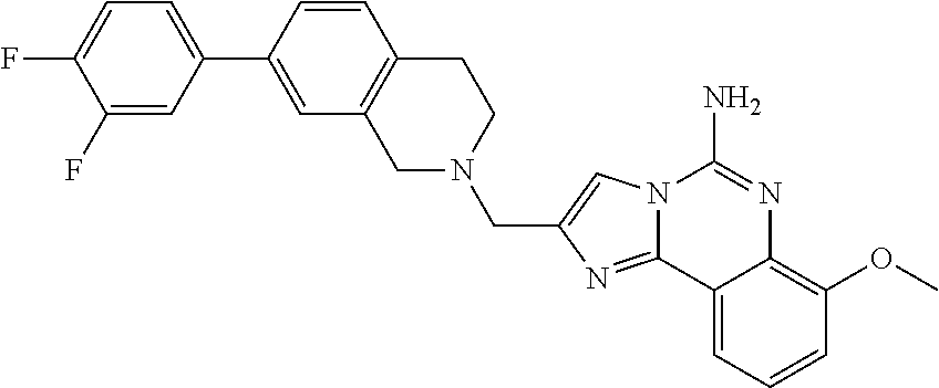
C12=C(CN(CC3=CN4C(=N3)C3=CC=CC(OC)=C3N=C4N)CC1)C=C(C1=CC=C(F)C(F)=C1)C=C2
